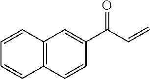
C12=C(C=CC(C(C=C)=O)=C1)C=CC=C2
